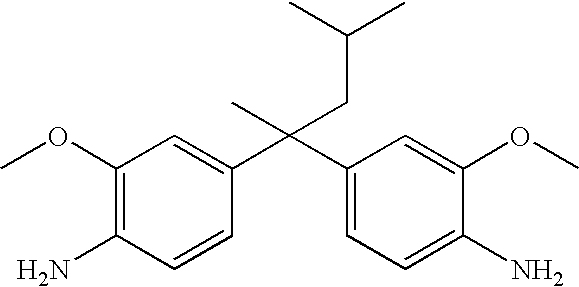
C(C1=CC=C(N)C(OC)=C1)(C1=CC(OC)=C(N)C=C1)(C)CC(C)C
